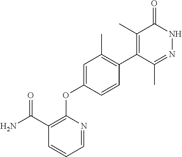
C1=C(OC2=C(C(N)=O)C=CC=N2)C=CC(C2=C(C)C(=O)NN=C2C)=C1C
